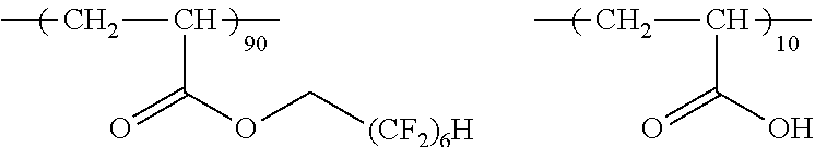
O=C(OC[(CF2)6H])C(CC)C.O=C(O)C(CC)C
